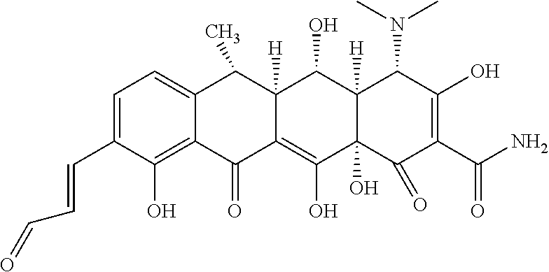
C1=C(C=CC=O)C(O)=C2C(=C1)C(C)C1([H])C(=C(O)C3(O)C([H])(C1O)C(N(C)C)C(O)=C(C(N)=O)C3=O)C2=O
